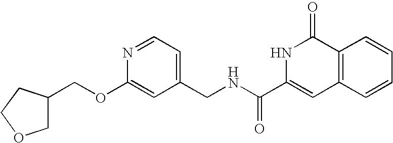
C1(CNC(C2=CC3=C(C(=O)N2)C=CC=C3)=O)=CC=NC(OCC2COCC2)=C1
